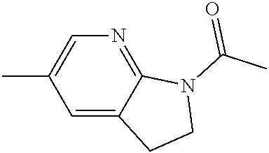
C1=C2C(=NC=C1C)N(C(C)=O)CC2
